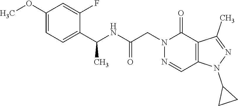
C1(OC)=CC=C(C(NC(CN2C(=O)C3=C(C=N2)N(C2CC2)N=C3C)=O)C)C(F)=C1
